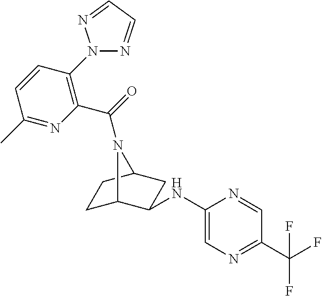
C1C2C(NC3=CN=C(C(F)(F)F)C=N3)CC(C1)N2C(=O)C1=C(N2N=CC=N2)C=CC(C)=N1
